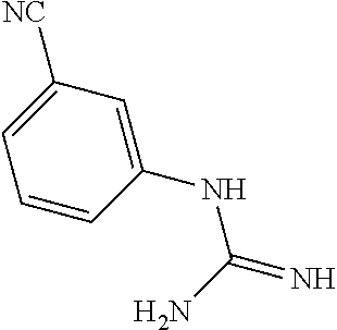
C1=CC(NC(=N)N)=CC([NC])=C1
